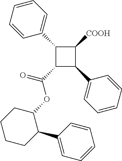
C1(C2=CC=CC=C2)C(C(=O)OC2CCCCC2C2=CC=CC=C2)C(C2=CC=CC=C2)C1[COOH]
